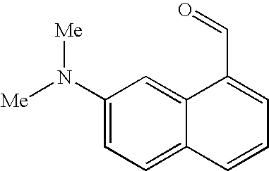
C1=C(N([Me])[Me])C=C2C(=C1)C=CC=C2C=O
